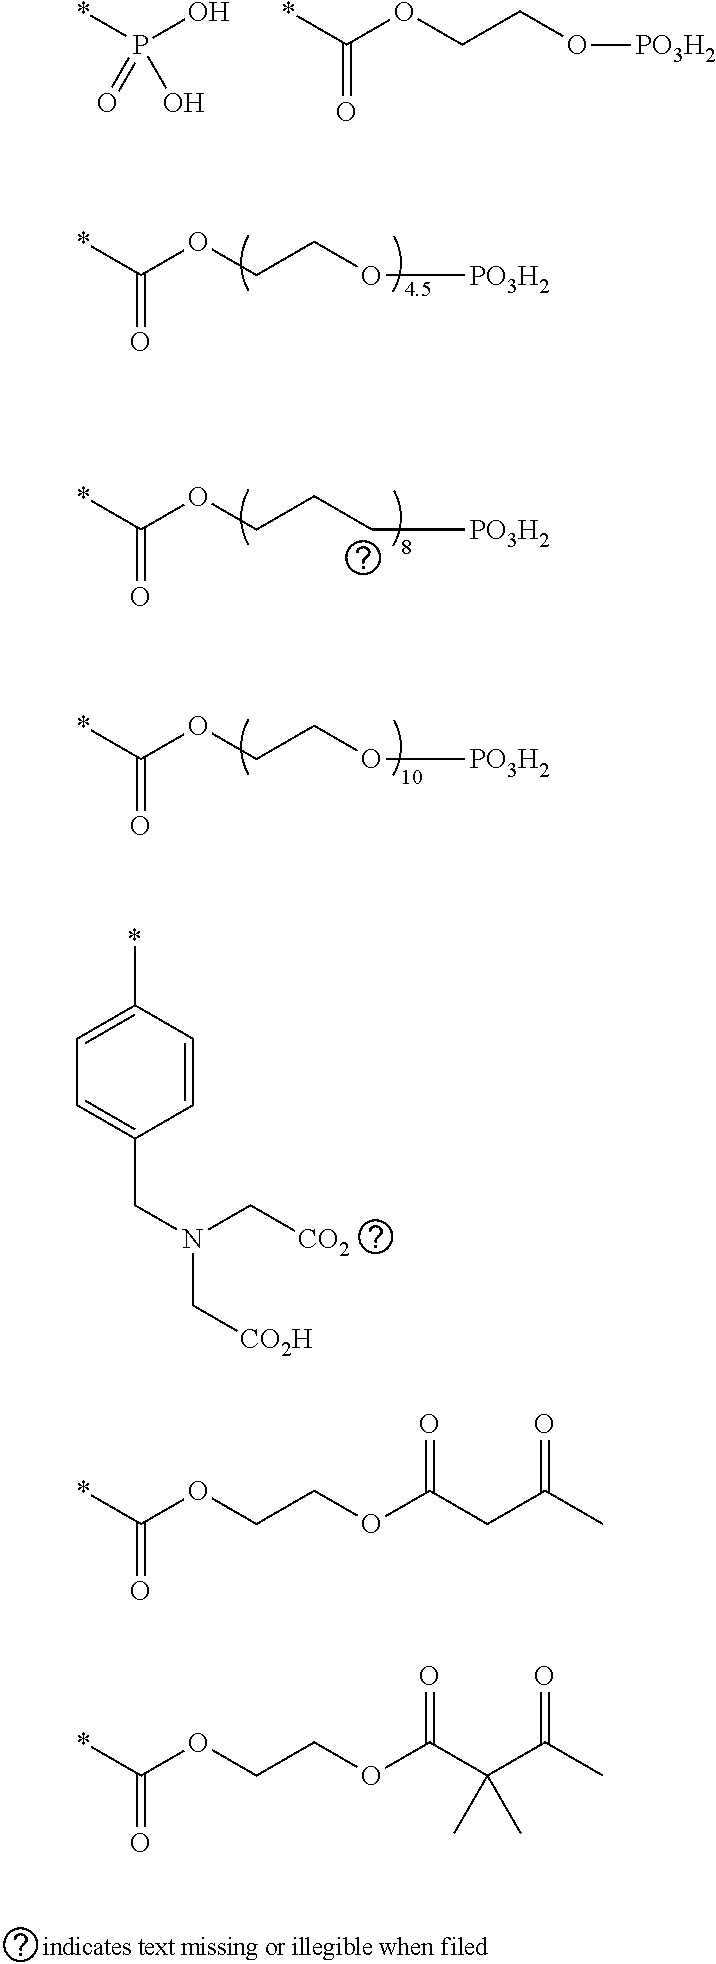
*P(O)(=O)O.*C(OCCO[PO3H2])=O.*C(OCCO[PO3H2])=O.*C(OCCC[PO3H2])=O.*C(OCCO[PO3H2])=O.C(OCCOC(CC(C)=O)=O)(*)=O.C(OCCOC(C(C(C)=O)(C)C)=O)(*)=O.C1=CC(*)=CC=C1CN(C[CO2])C[CO2H]
